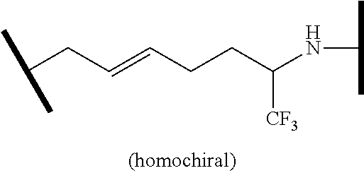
C(=CCCC([CF3])NC(C)C)CC(C)C
